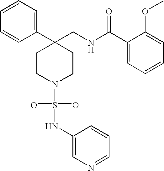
C1(CNC(C2=CC=CC=C2OC)=O)(C2=CC=CC=C2)CCN(S(=O)(=O)NC2=CN=CC=C2)CC1
